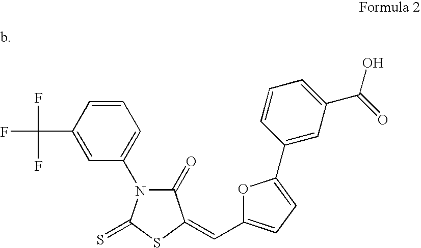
C1=CC(C(F)(F)F)=CC(N2C(=O)C(=CC3=CC=C(C4=CC(C(O)=O)=CC=C4)O3)SC2=S)=C1.b
